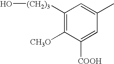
C1([(CH2)3]O)=C([CH3O])C([COOH])=CC(C)=C1
